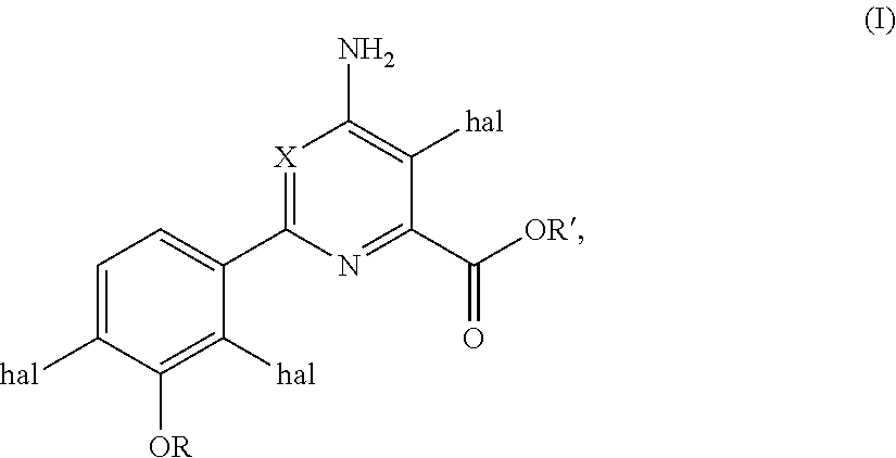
C1=C([hal])C([OR])=C([hal])C(C2=[X]C(N)=C([hal])C(C([OR])=O)=N2)=C1
